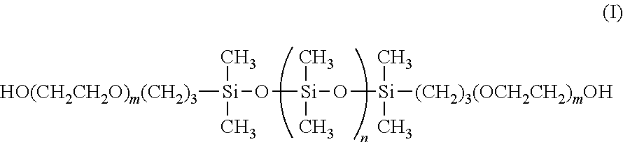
[HO(CH2CH2O)m(CH2)3][Si](O[Si](O[Si]([(CH2)3(OCH2CH2)mOH])(C)C)(C)C)(C)C
